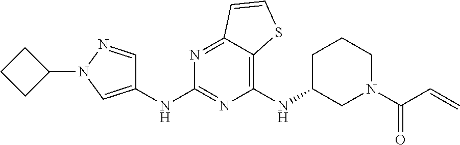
C1(NC2CCCN(C(C=C)=O)C2)=C2C(=NC(NC3=CN(C4CCC4)N=C3)=N1)C=CS2
